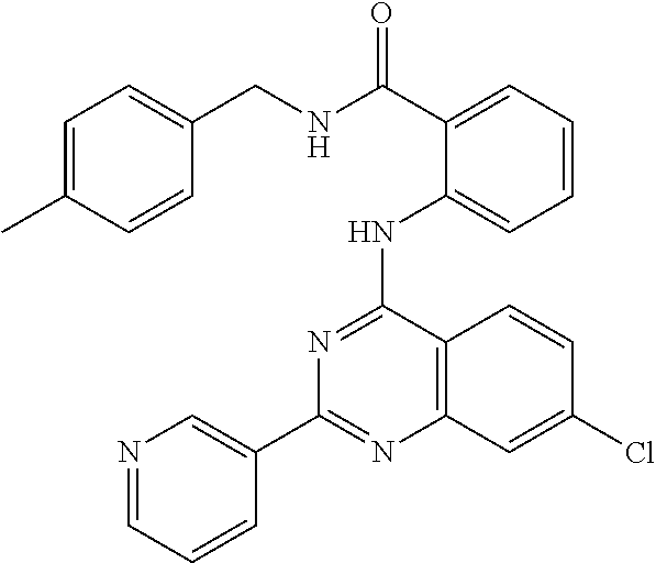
C1(C2=CN=CC=C2)=NC2=C(C(NC3=CC=CC=C3C(NCC3=CC=C(C)C=C3)=O)=N1)C=CC(Cl)=C2
